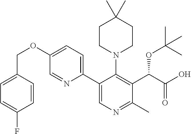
C1CN(C2=C(C(C(O)=O)OC(C)(C)C)C(C)=NC=C2C2=CC=C(OCC3=CC=C(F)C=C3)C=N2)CCC1(C)C
